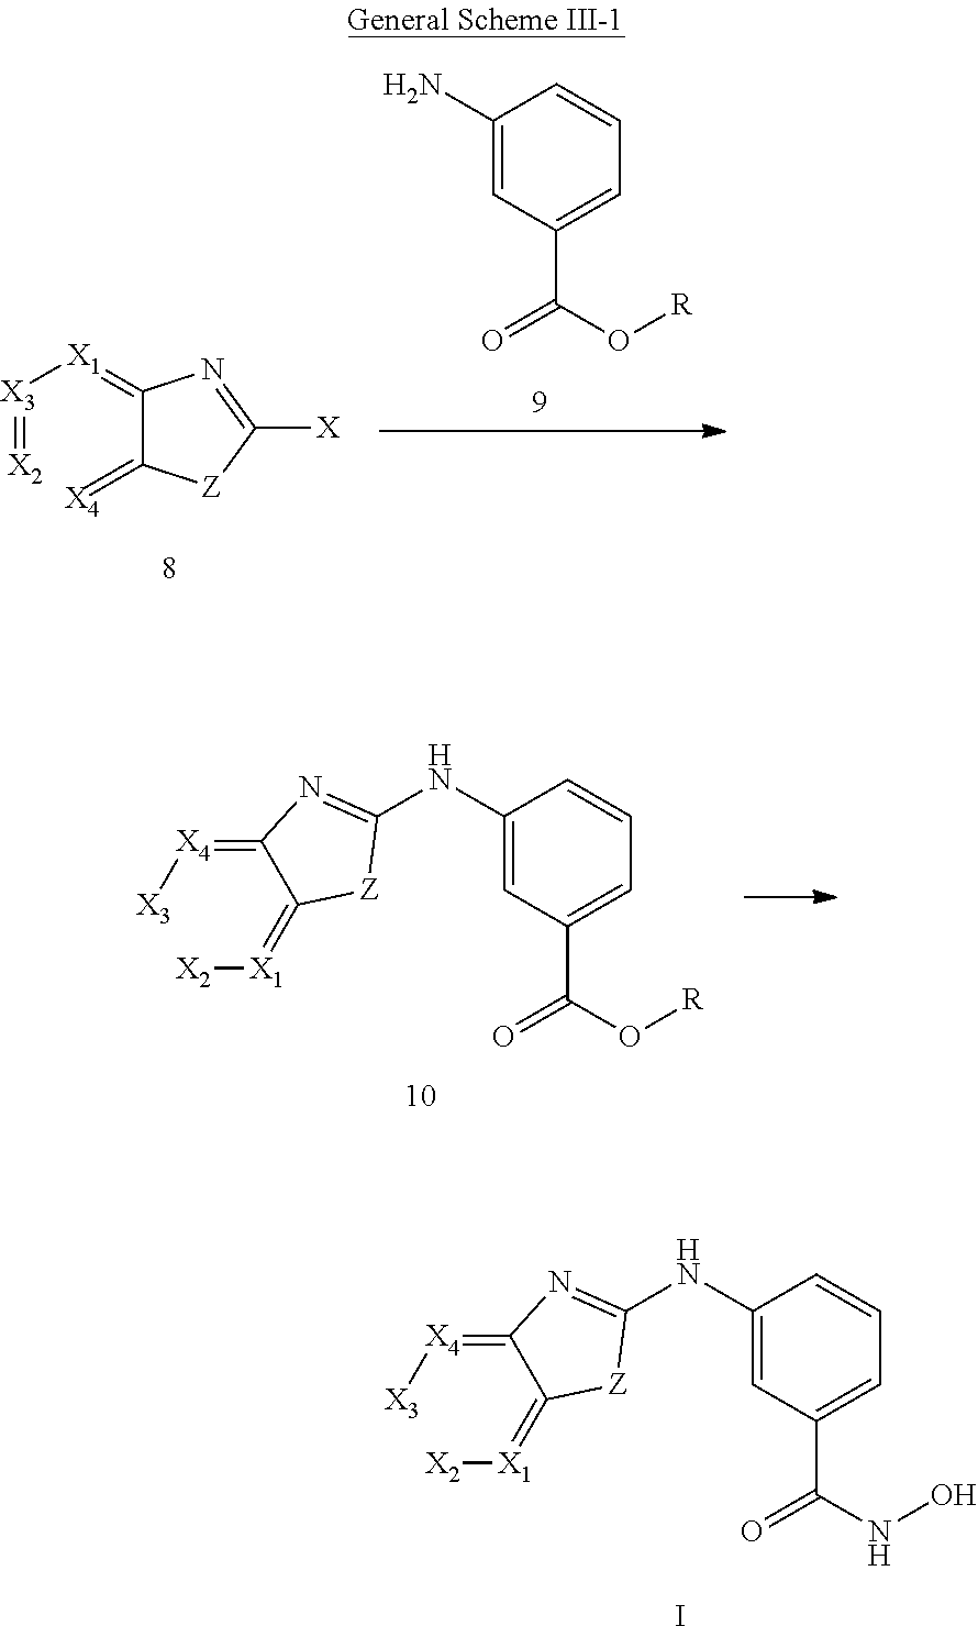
[X3](=[X2])[X1]=C1C(=[X4])[Z]C([X])=N1.C1(N)=CC(C(O[R])=O)=CC=C1.C1(=[X4][X3])C(=[X1][X2])[Z]C(NC2=CC(C(O[R])=O)=CC=C2)=N1.C1(=[X4][X3])C(=[X1][X2])[Z]C(NC2=CC(C(NO)=O)=CC=C2)=N1.I
